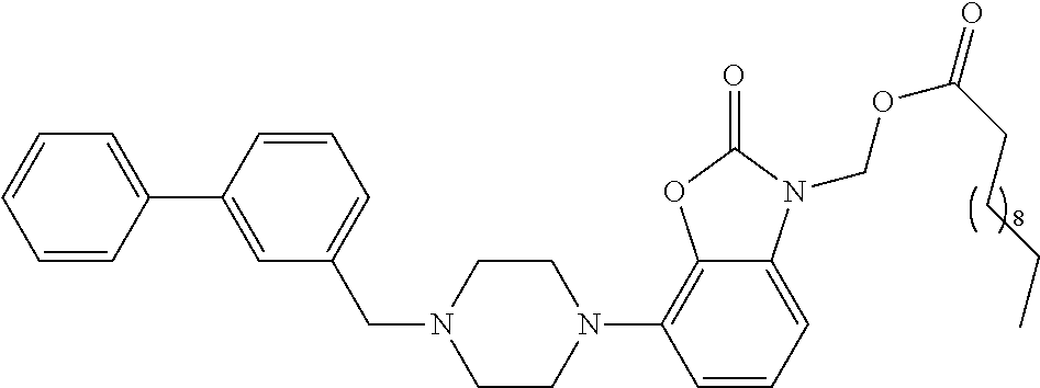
C(N1CCN(C2=C3C(=CC=C2)N(COC(=O)CCCC)C(=O)O3)CC1)C1=CC=CC(C2=CC=CC=C2)=C1
